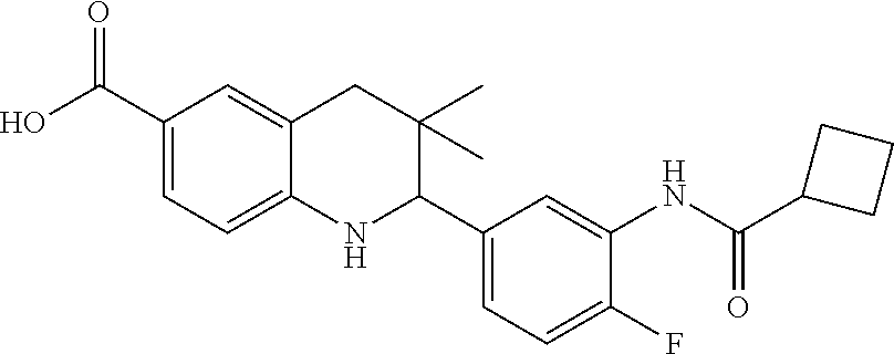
OC(C1=CC=C2C(=C1)CC(C)(C)C(C1=CC=C(F)C(NC(C3CCC3)=O)=C1)N2)=O
